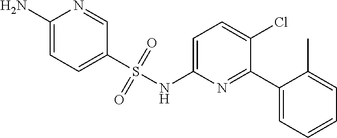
C1(N)=CC=C(S(NC2=CC=C(Cl)C(C3=CC=CC=C3C)=N2)(=O)=O)C=N1
